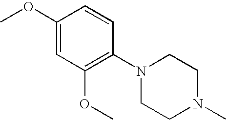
C1(OC)=CC(OC)=C(N2CCN(C)CC2)C=C1
